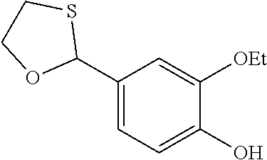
C1(C2SCCO2)=CC=C(O)C([OEt])=C1
